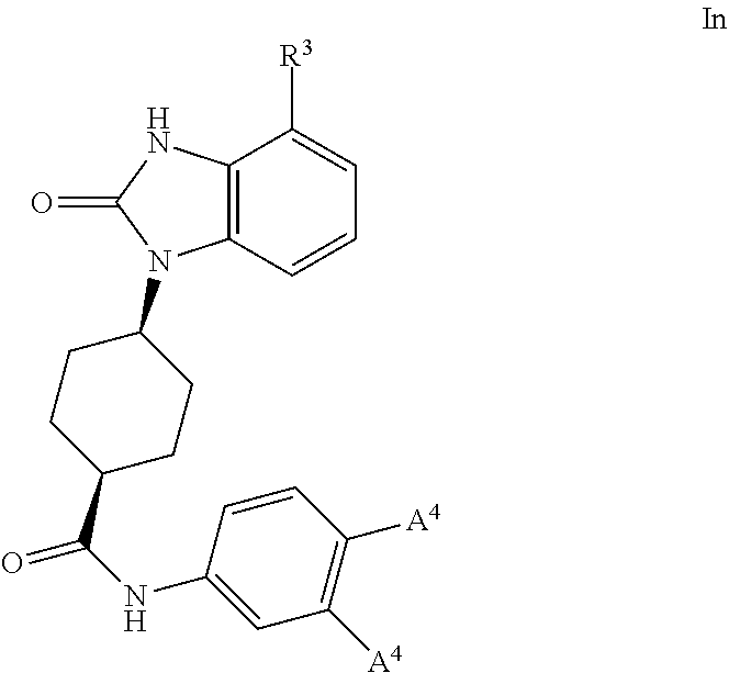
C12=C(C=CC=C1[R3])N(C1CCC(C(NC3=CC([A4])=C([A4])C=C3)=O)CC1)C(=O)N2
